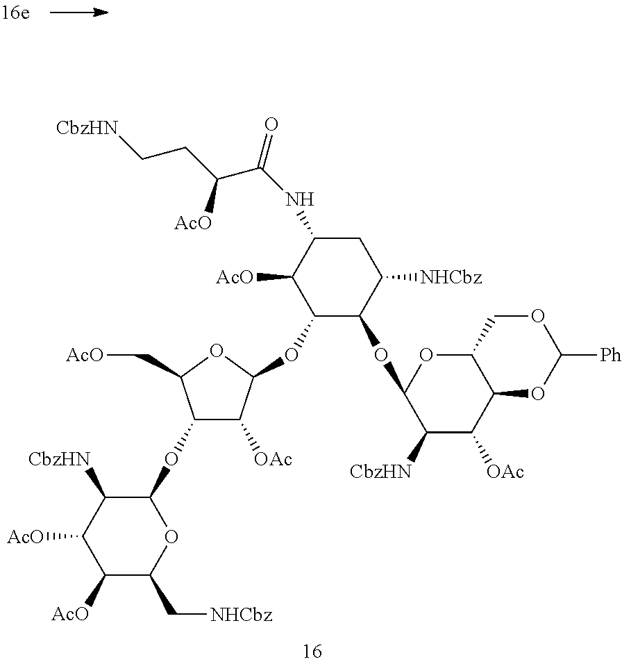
C1([AcO])C(C[NHCbz])OC(OC2C([OAc])C(OC3C(OC4C([CbzHN])C([OAc])C5C(O4)COC([Ph])O5)C([NHCbz])CC(NC(C(CC[CbzHN])[AcO])=O)C3[AcO])OC2C[AcO])C([CbzHN])C1[AcO]
